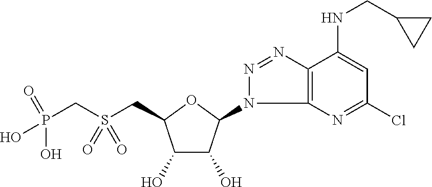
C(S(CC1C(O)C(O)C(N2C3=C(N=N2)C(NCC2CC2)=CC(Cl)=N3)O1)(=O)=O)P(=O)(O)O
